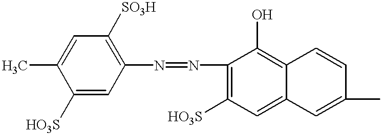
C1=C([HO3S])C(C)=CC([SO3H])=C1N=NC1=C([HO3S])C=C2C(=C1O)C=CC(C)=C2
